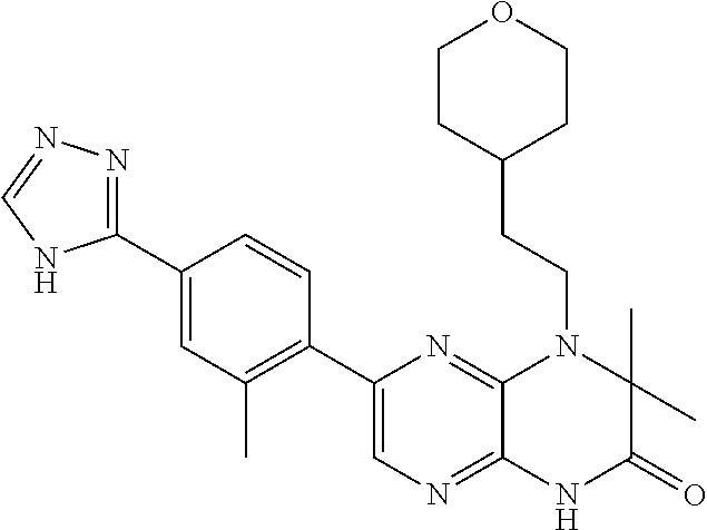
C1(C2=CN=C3C(=N2)N(CCC2CCOCC2)C(C)(C)C(=O)N3)=C(C)C=C(C2=NN=CN2)C=C1
